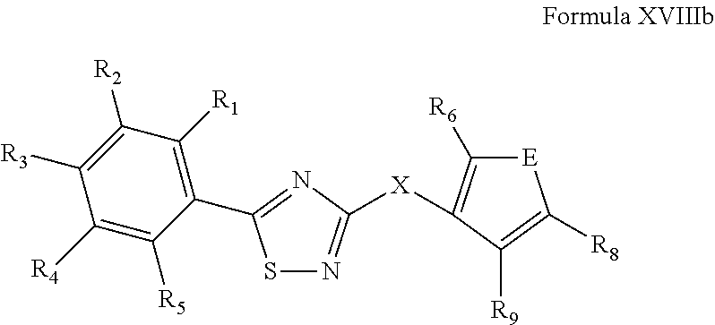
C1(C2=NC([X]C3=C([R6])[E]C([R8])=C3[R9])=NS2)=C([R1])C([R2])=C([R3])C([R4])=C1[R5]
